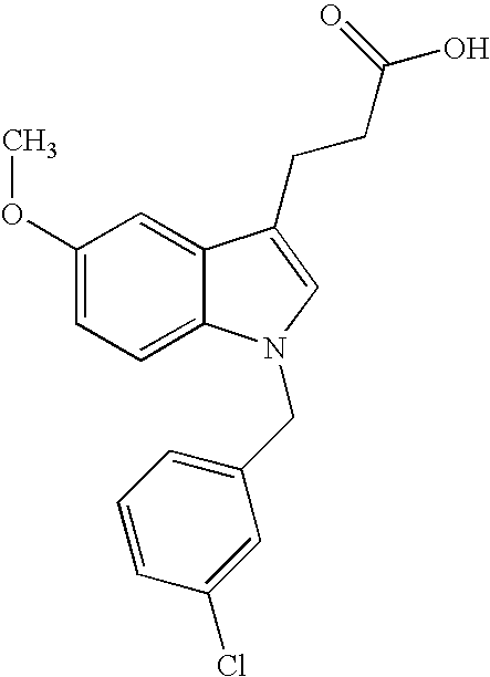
C12=CC(OC)=CC=C1N(CC1=CC=CC(Cl)=C1)C=C2CCC(O)=O
